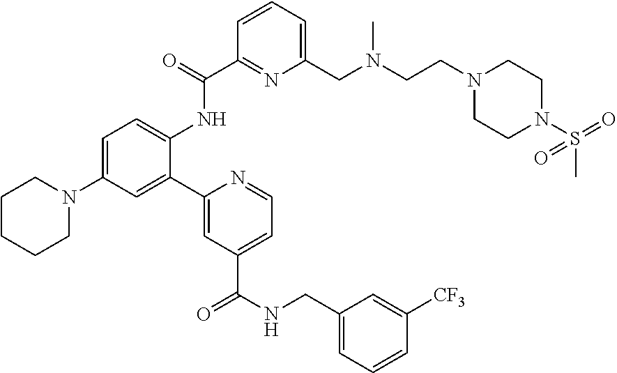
C1(C2=CC(N3CCCCC3)=CC=C2NC(C2=NC(CN(CCN3CCN(S(=O)(C)=O)CC3)C)=CC=C2)=O)=CC(C(NCC2=CC=CC([CF3])=C2)=O)=CC=N1
